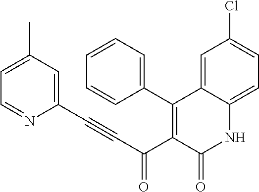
C(#CC(C1=C(C2=CC=CC=C2)C2=CC(Cl)=CC=C2NC1=O)=O)C1=CC(C)=CC=N1
